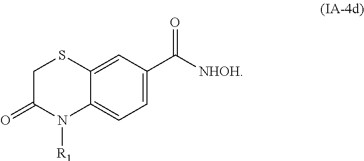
C1=C(C([NHOH])=O)C=C2C(=C1)N([R1])C(=O)CS2
